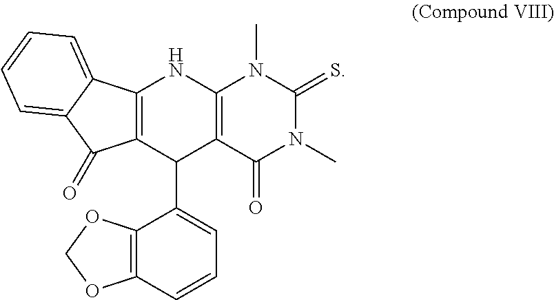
C12=C(C(C3=CC=CC4=C3OCO4)C3=C(N1)N(C)C(=S)N(C)C3=O)C(=O)C1=CC=CC=C21
